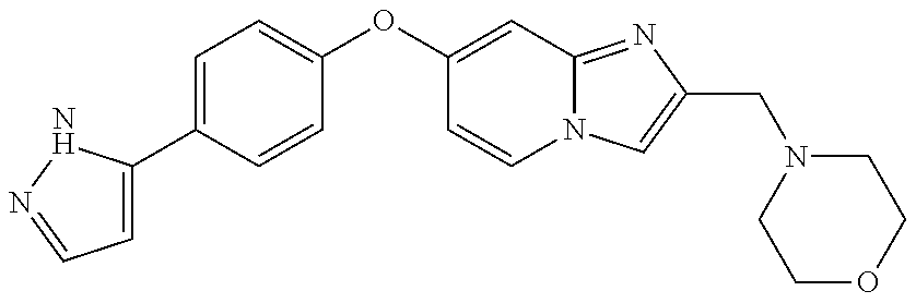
C1=C(C2=CC=C(OC3=CC4=NC(CN5CCOCC5)=CN4C=C3)C=C2)NN=C1
